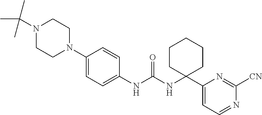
N1(C(C)(C)C)CCN(C2=CC=C(NC(NC3(C4=CC=NC([CN])=N4)CCCCC3)=O)C=C2)CC1
